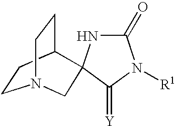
C1(=O)NC2(C(=[Y])N1[R1])C1CCN(CC1)C2
